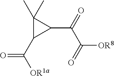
C1(C(=O)C(=O)[OR8])C(C)(C)C1C([OR1a])=O
